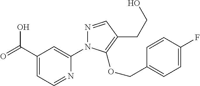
C1(C(=O)O)=CC=NC(N2N=CC(CCO)=C2OCC2=CC=C(F)C=C2)=C1
